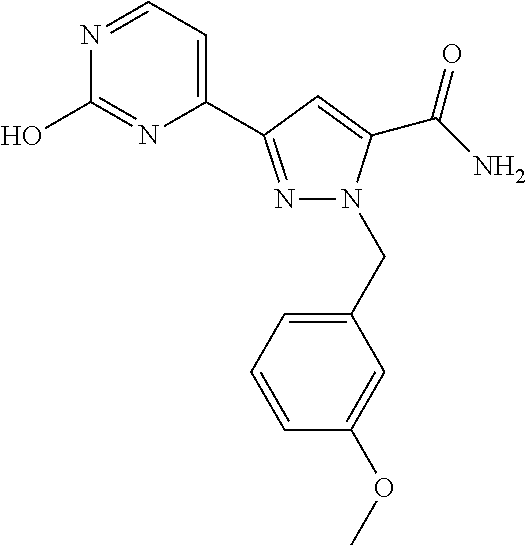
C1=CC(OC)=CC(CN2N=C(C3=CC=NC(O)=N3)C=C2C(N)=O)=C1
